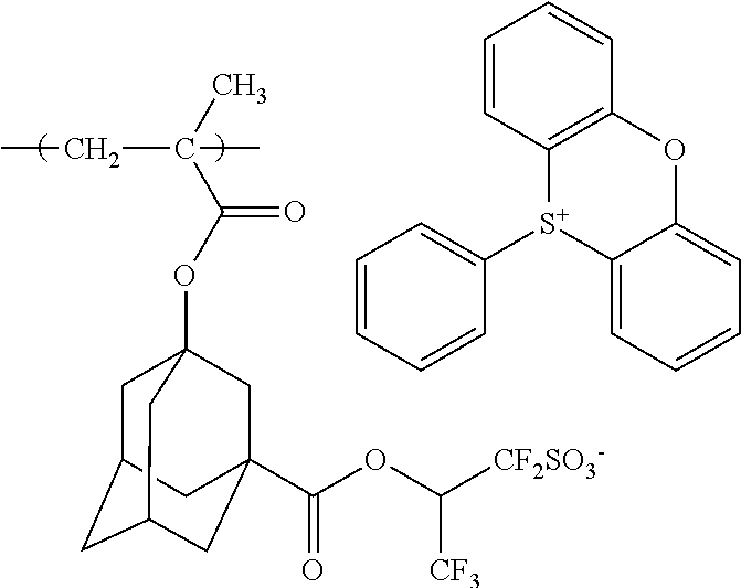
C1C2CC3CC(C(OC([CF2SO3-])[CF3])=O)(CC1(OC(C(C)(C)CC)=O)C3)C2.C1=CC=CC([S+]2C3=C(C=CC=C3)OC3=CC=CC=C23)=C1
